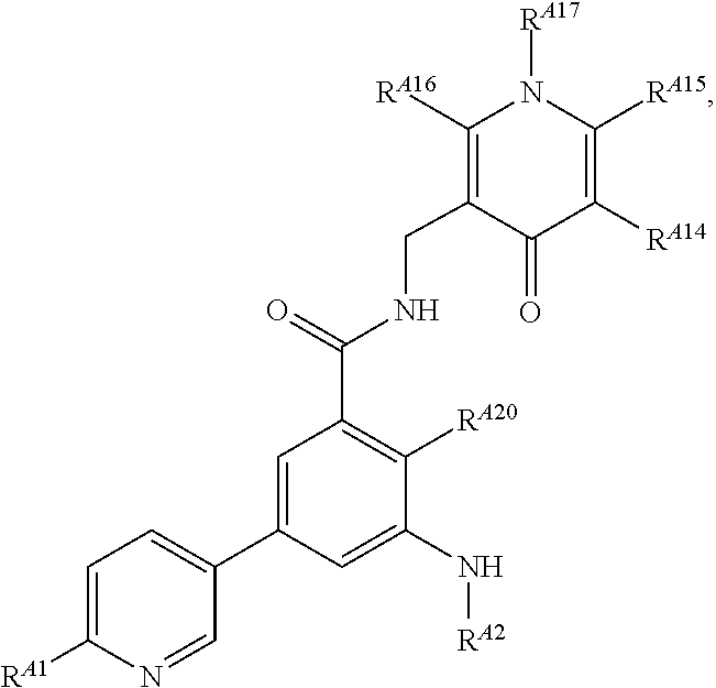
C1(CNC(C2=C([RA20])C(N[RA2])=CC(C3=CC=C([RA1])N=C3)=C2)=O)=C([RA16])N([RA17])C([RA15])=C([RA14])C1=O
